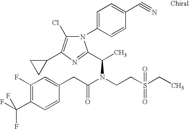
C1(F)=C(C(F)(F)F)C=CC(CC(N(CCS(CC)(=O)=O)C(C)C2=NC(C3CC3)=C(Cl)N2C2=CC=C(C#N)C=C2)=O)=C1
